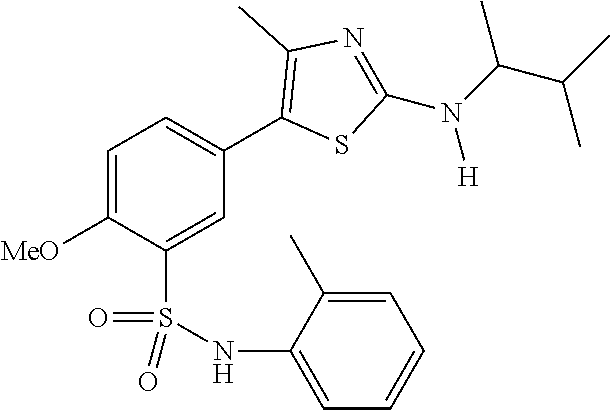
C1=C([MeO])C(S(NC2=CC=CC=C2C)(=O)=O)=CC(C2=C(C)N=C(N(C(C(C)C)C)[H])S2)=C1
